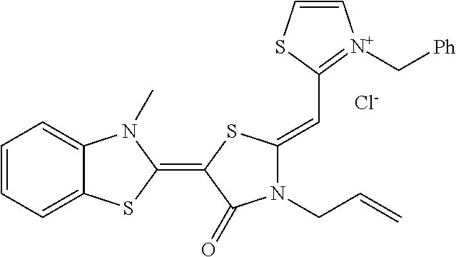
[Cl-].C1=CC=C2C(=C1)N(C)C(=C1C(=O)N(CC=C)C(=CC3=[N+](C[Ph])C=CS3)S1)S2
